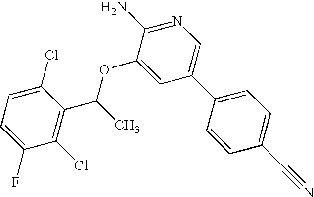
C1=C(F)C(Cl)=C(C(OC2=CC(C3=CC=C(C#N)C=C3)=CN=C2N)C)C(Cl)=C1
